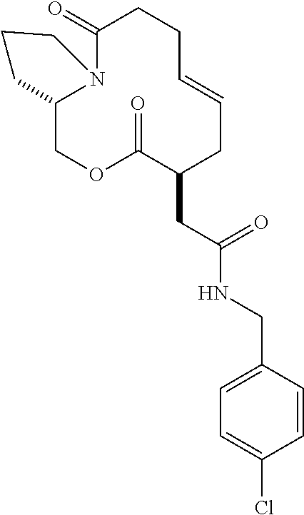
C12COC(=O)C(CC(NCC3=CC=C(Cl)C=C3)=O)CC=CCCC(=O)N1CCC2
